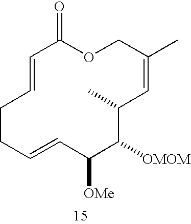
C1=CCCC=CC([OMe])C([OMOM])C(C)C=C(C)COC1=O
